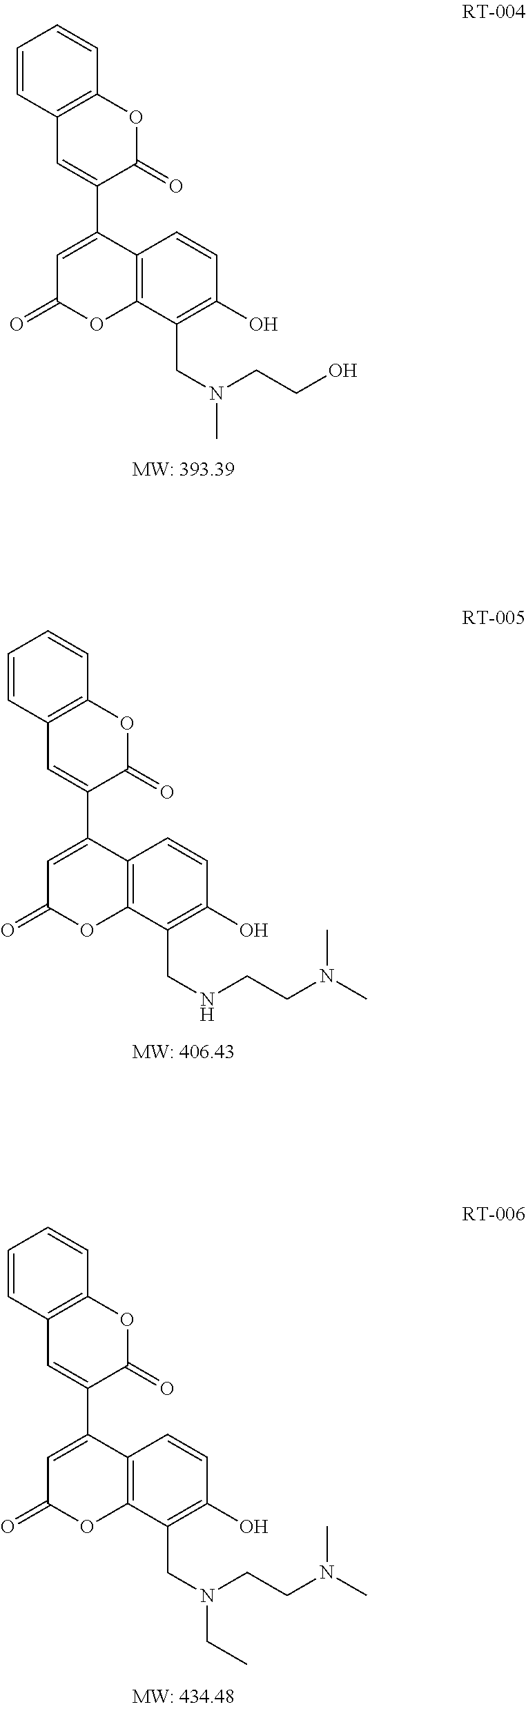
C1=CC2=C(C=C1)OC(=O)C(C1=CC(=O)OC3=C1C=CC(O)=C3CN(C)CCO)=C2.C1=CC2=C(C=C1)OC(=O)C(C1=CC(=O)OC3=C1C=CC(O)=C3CNCCN(C)C)=C2.C1=CC2=C(C=C1)OC(=O)C(C1=CC(=O)OC3=C1C=CC(O)=C3CN(CCN(C)C)CC)=C2
